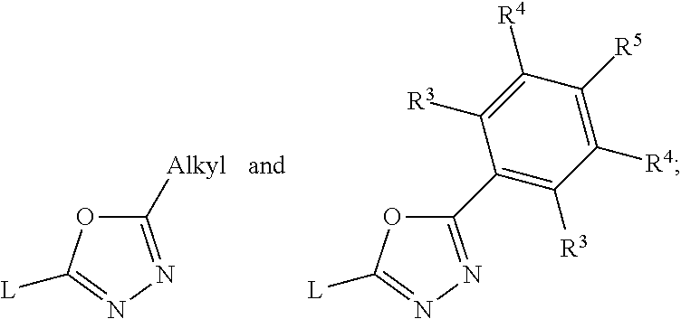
C1([Alkyl])=NN=C([L])O1.C1(C2=C([R3])C([R4])=C([R5])C([R4])=C2[R3])=NN=C([L])O1
